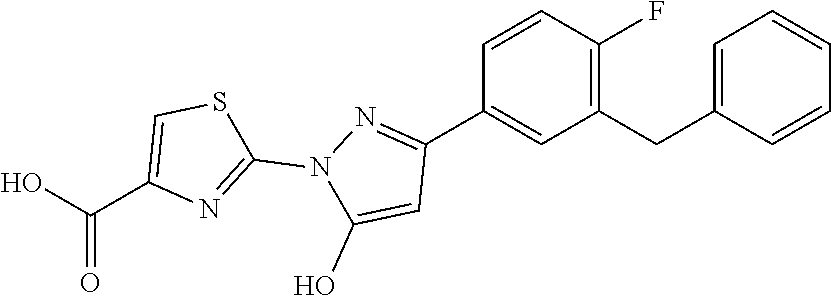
C1=CC(F)=C(CC2=CC=CC=C2)C=C1C1=NN(C2=NC(C(=O)O)=CS2)C(O)=C1
